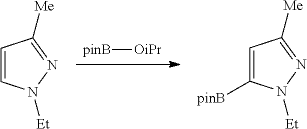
[pinB][OiPr].C1=C([pinB])N([Et])N=C1[Me].C1=CN([Et])N=C1[Me]
